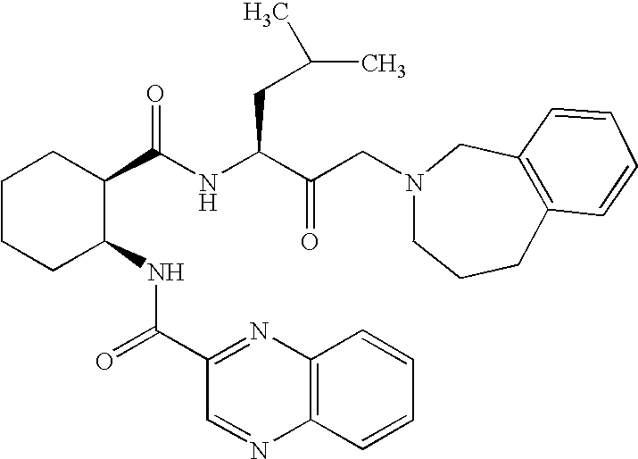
C1CCC(NC(C2=NC3=C(N=C2)C=CC=C3)=O)C(C(NC(C(CN2CCCC3=C(C2)C=CC=C3)=O)CC(C)C)=O)C1
